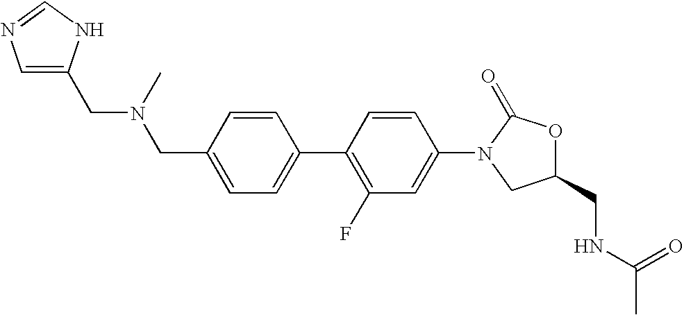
C1=C(CN(CC2=CN=CN2)C)C=CC(C2=C(F)C=C(N3CC(CNC(C)=O)OC3=O)C=C2)=C1
